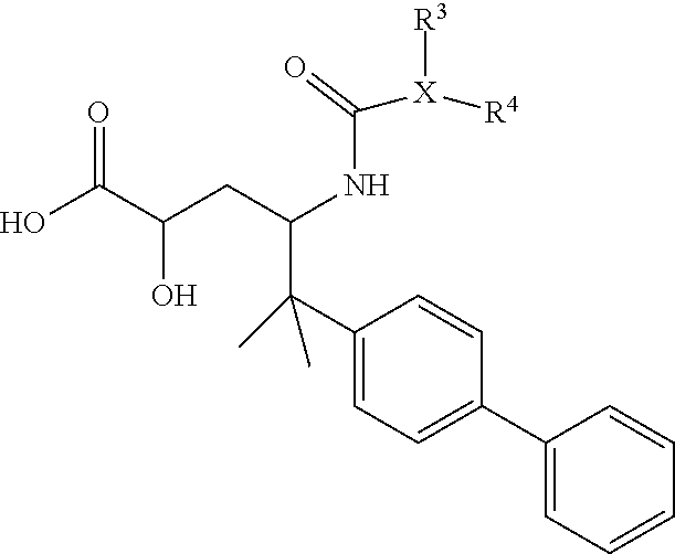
C(C(O)CC(NC([X]([R4])[R3])=O)C(C1=CC=C(C2=CC=CC=C2)C=C1)(C)C)(O)=O
